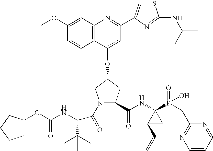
C12=C(C(OC3CN(C(=O)C(C(C)(C)C)NC(OC4CCCC4)=O)C(C(NC4(P(=O)(O)CC5=NC=CC=N5)C(C=C)C4)=O)C3)=CC(C3=CSC(NC(C)C)=N3)=N1)C=CC(OC)=C2
